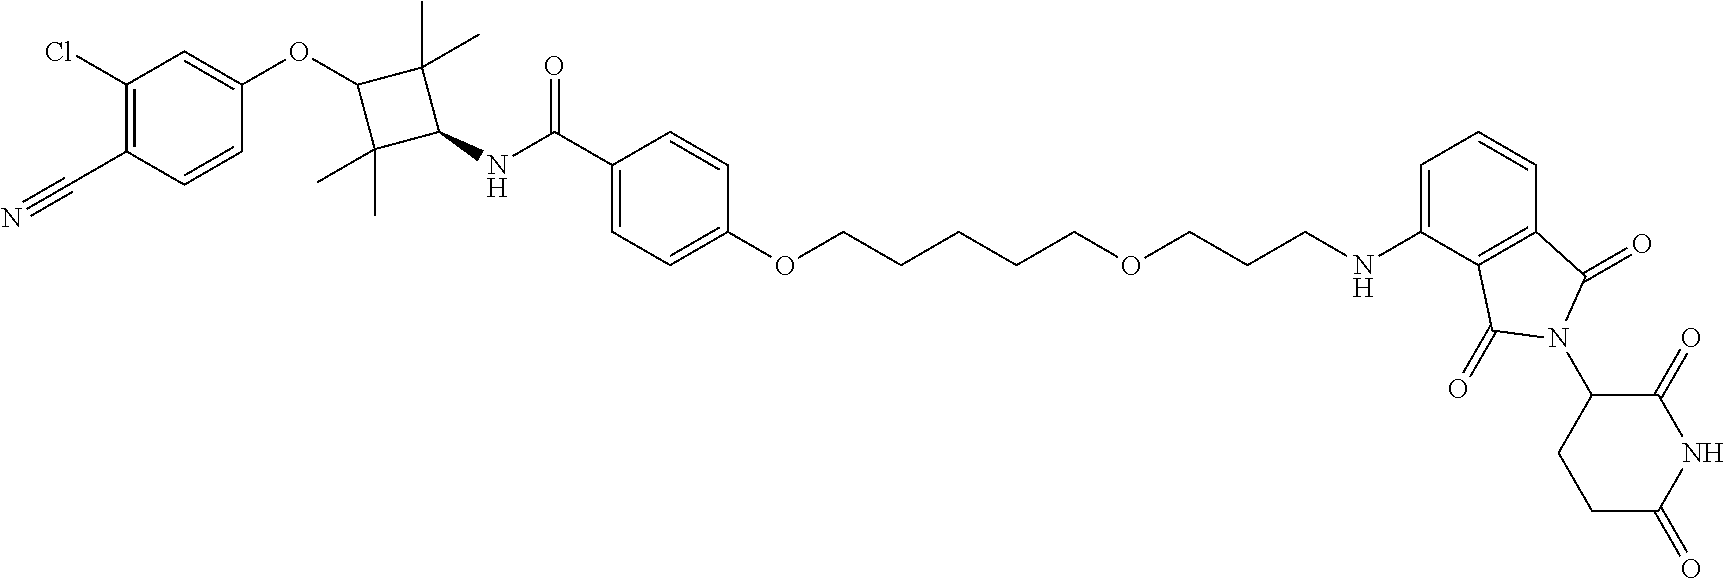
C1(OCCCCCOCCCNC2=CC=CC3=C2C(=O)N(C2CCC(=O)NC2=O)C3=O)=CC=C(C(NC2C(C)(C)C(OC3=CC(Cl)=C(C#N)C=C3)C2(C)C)=O)C=C1
